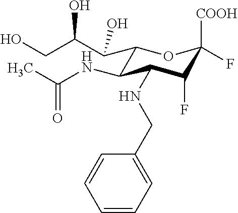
C1(C(C(O)CO)O)C(NC(C)=O)C(NCC2=CC=CC=C2)C(F)C([COOH])(F)O1
